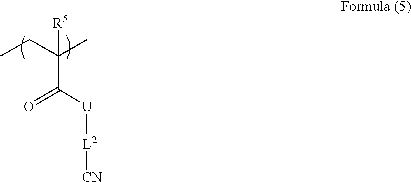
C(C([U][L2][CN])=O)(CC)(C)[R5]
